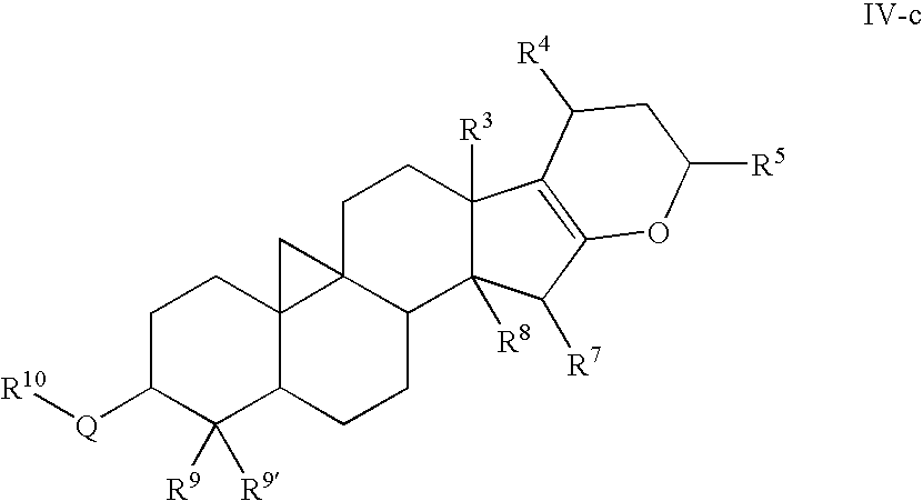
C1C([Q][R10])C([R9])([R9])C2C3(C1)C1(C(CC2)C2([R8])C([R3])(CC1)C1=C(C2[R7])OC([R5])CC1[R4])C3
